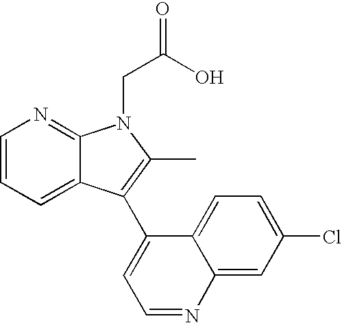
C1=CC=C2C(=N1)N(CC(O)=O)C(C)=C2C1=CC=NC2=CC(Cl)=CC=C12
